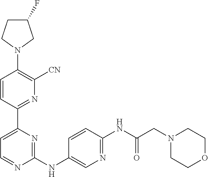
C1=CC(C2=CC=NC(NC3=CN=C(NC(CN4CCOCC4)=O)C=C3)=N2)=NC([CN])=C1N1CC(F)CC1
